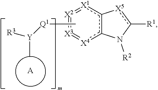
[X4]1c2c([X1]=[X2]=[X3]=1)-[X5]c([R1])N2[R2].C[Q1][Y](C)[R3].[A]
